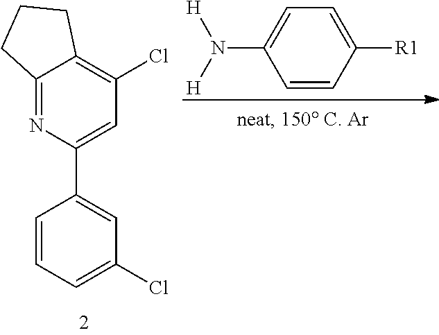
C1=CC([R1])=CC=C1N([H])[H].C12=NC(C3=CC(Cl)=CC=C3)=CC(Cl)=C1CCC2
